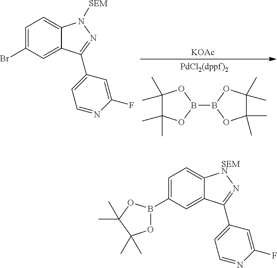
B1(B2OC(C)(C)C(C)(C)O2)OC(C)(C)C(C)(C)O1.[KOAc].C1=C(Br)C=C2C(=C1)N([SEM])N=C2C1=CC=NC(F)=C1.C1=C(B2OC(C)(C)C(C)(C)O2)C=C2C(=C1)[SEMN]N=C2C1=CC=NC(F)=C1
